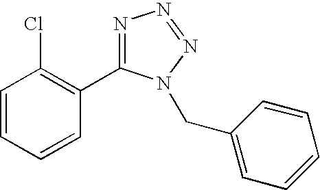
C1=CC=CC(C2=NN=NN2CC2=CC=CC=C2)=C1Cl
